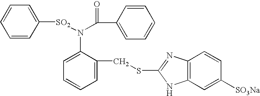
C1=CC([SO2]N(C(=O)C2=CC=CC=C2)C2=CC=CC=C2CSC2=NC3=C(N2)C=C([SO3Na])C=C3)=CC=C1
